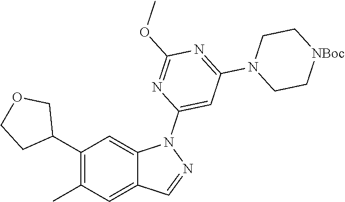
C1(C2COCC2)=C(C)C=C2C(=C1)N(C1=CC(N3CC[NBoc]CC3)=NC(OC)=N1)N=C2
